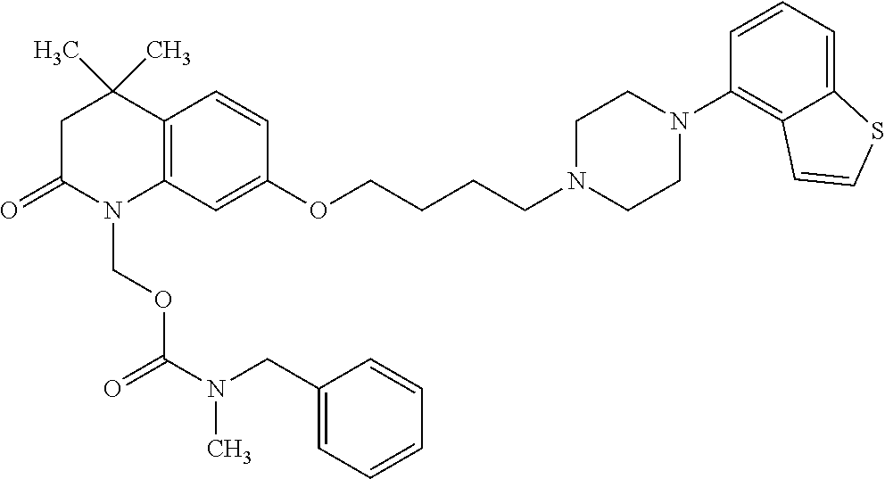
C12=C(C=C(OCCCCN3CCN(C4=C5C(=CC=C4)SC=C5)CC3)C=C1)N(COC(N(CC1=CC=CC=C1)C)=O)C(=O)CC2(C)C
